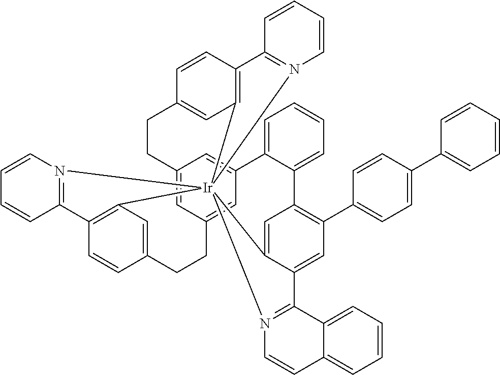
C12=CC3=CC(=C1)C1=CC=CC=C1C1=C(C4=CC=C(C5=CC=CC=C5)C=C4)C=C4C(=C1)[Ir]15(C6=C(C=CC(=C6)CC3)C3=N1C=CC=C3)(C1=C(C=CC(=C1)CC2)C1=N5C=CC=C1)N1=C4C2=CC=CC=C2C=C1
